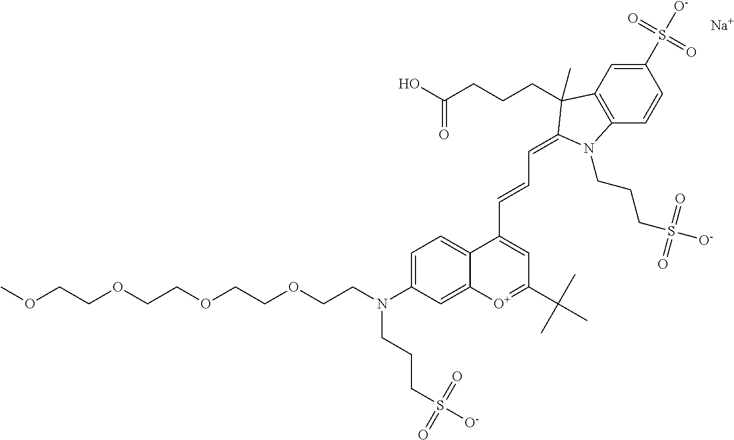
COCCOCCOCCOCCN(C1=CC=C2C(=C1)[O+]=C(C(C)(C)C)C=C2C=CC=C1C(C)(CCCC(O)=O)C2=C(C=CC(S([O-])(=O)=O)=C2)N1CCCS([O-])(=O)=O)CCCS([O-])(=O)=O.[Na]
